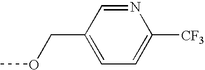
C1(COC)=CC=C([CF3])N=C1
